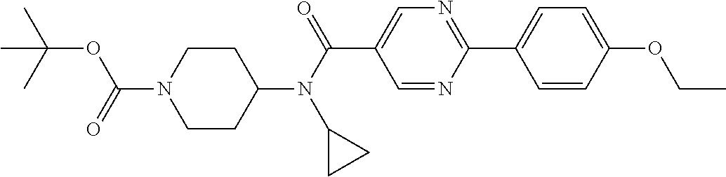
C(N1CCC(N(C(=O)C2=CN=C(C3=CC=C(OCC)C=C3)N=C2)C2CC2)CC1)(=O)OC(C)(C)C
